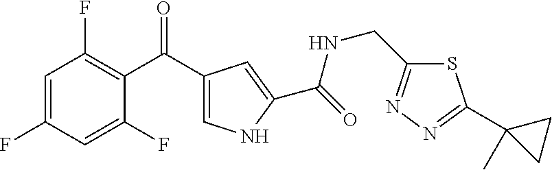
C1=C(F)C=C(F)C(C(C2=CNC(C(=O)NCC3=NN=C(C4(C)CC4)S3)=C2)=O)=C1F
